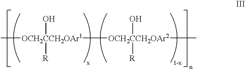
C[OCH2CCH2OAr1]([OCH2CCH2OAr2](O)([R])C)(O)[R]
